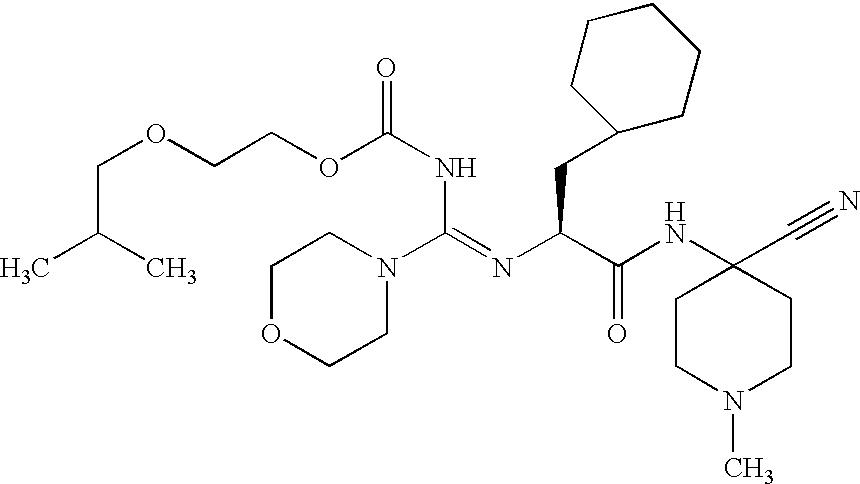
C(COC(NC(=NC(C(NC1(C#N)CCN(C)CC1)=O)CC1CCCCC1)N1CCOCC1)=O)OCC(C)C
